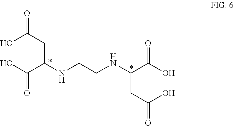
C(C(NCCNC(C(O)=O)CC(O)=O)CC(=O)O)(O)=O
